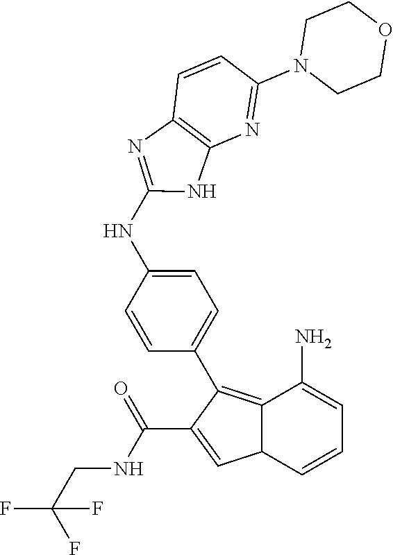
C12=C(C3=CC=C(NC4=NC5=C(N=C(N6CCOCC6)C=C5)N4)C=C3)C(C(NCC(F)(F)F)=O)=CC1C=CC=C2N
